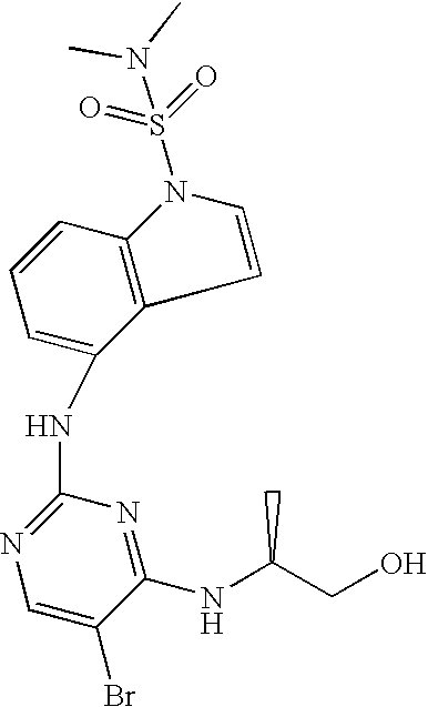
C1(NC2=CC=CC3=C2C=CN3S(=O)(=O)N(C)C)=NC=C(Br)C(NC(CO)C)=N1
